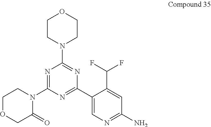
N1=C(N2CCOCC2=O)N=C(C2=CN=C(N)C=C2C(F)F)N=C1N1CCOCC1
